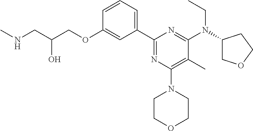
C1=CC=C(C2=NC(N3CCOCC3)=C(C)C(N(C3COCC3)CC)=N2)C=C1OCC(CNC)O
